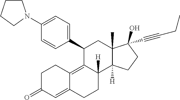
C1(C2=CC=C(N3CCCC3)C=C2)C2=C3C(=CC(=O)CC3)CCC2([H])C2([H])C(C)(C1)C(C#CCC)(O)CC2
